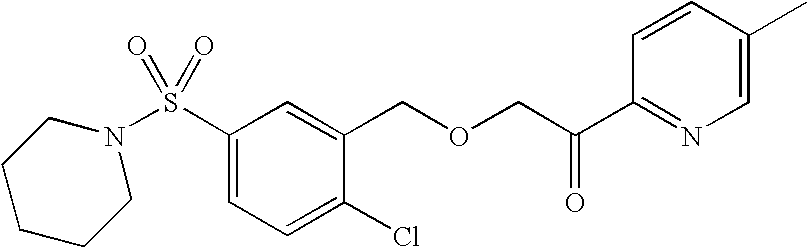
S(C1=CC=C(Cl)C(COCC(C2=NC=C(C)C=C2)=O)=C1)(=O)(=O)N1CCCCC1
